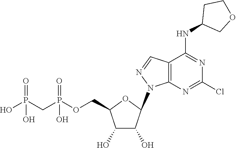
N1(C2C(O)C(O)C(COP(CP(O)(=O)O)(=O)O)O2)N=CC2=C1N=C(Cl)N=C2NC1COCC1
